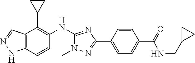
C12=C(C=CC(NC3=NC(C4=CC=C(C(=O)NCC5CC5)C=C4)=NN3C)=C1C1CC1)NN=C2
